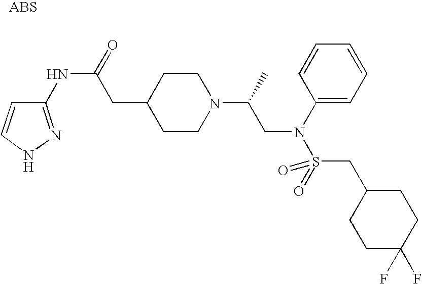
C1(NC(=O)CC2CCN(C(C)CN(C3=CC=CC=C3)S(=O)(CC3CCC(F)(F)CC3)=O)CC2)=NNC=C1
